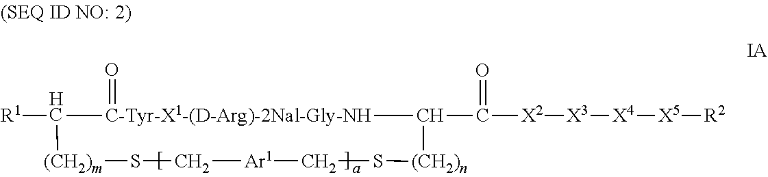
[R1]C1[C-Tyr-X1-(D-Arg)-2Nal-Gly-NH](=O)C(C([X2][X3][X4][X5][R2])=O)[(CH2)n]SC[Ar1]CS[(CH2)m]1
